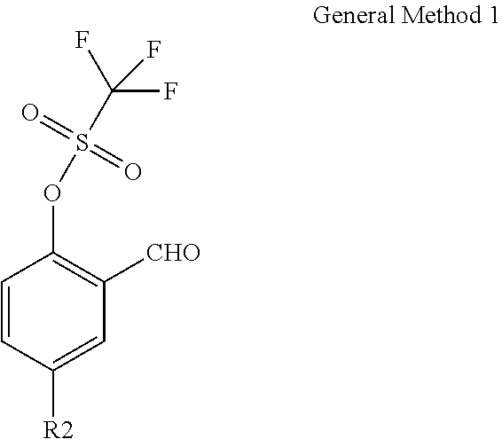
C1=CC([R2])=CC([CHO])=C1OS(=O)(=O)C(F)(F)F
